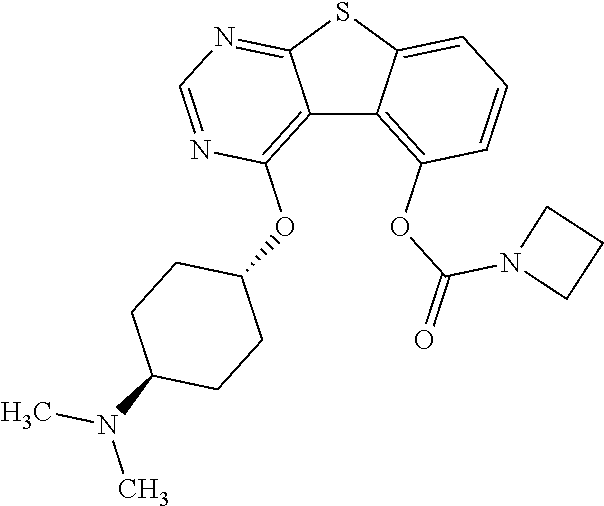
C12=C(OC3CCC(N(C)C)CC3)N=CN=C1SC1=CC=CC(OC(N3CCC3)=O)=C21
